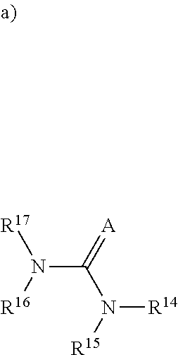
[R17]N(C(=[A])N([R14])[R15])[R16]
